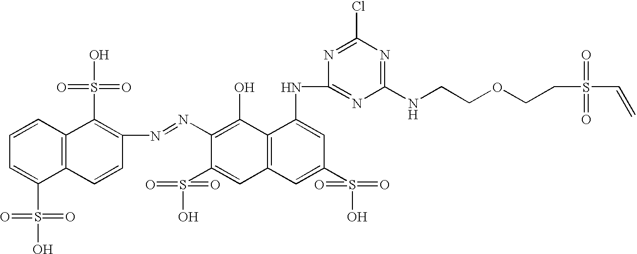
N(C1=C(O)C2=C(C=C1S(O)(=O)=O)C=C(S(O)(=O)=O)C=C2NC1=NC(NCCOCCS(C=C)(=O)=O)=NC(Cl)=N1)=NC1=C(S(O)(=O)=O)C2=C(C=C1)C(S(O)(=O)=O)=CC=C2
